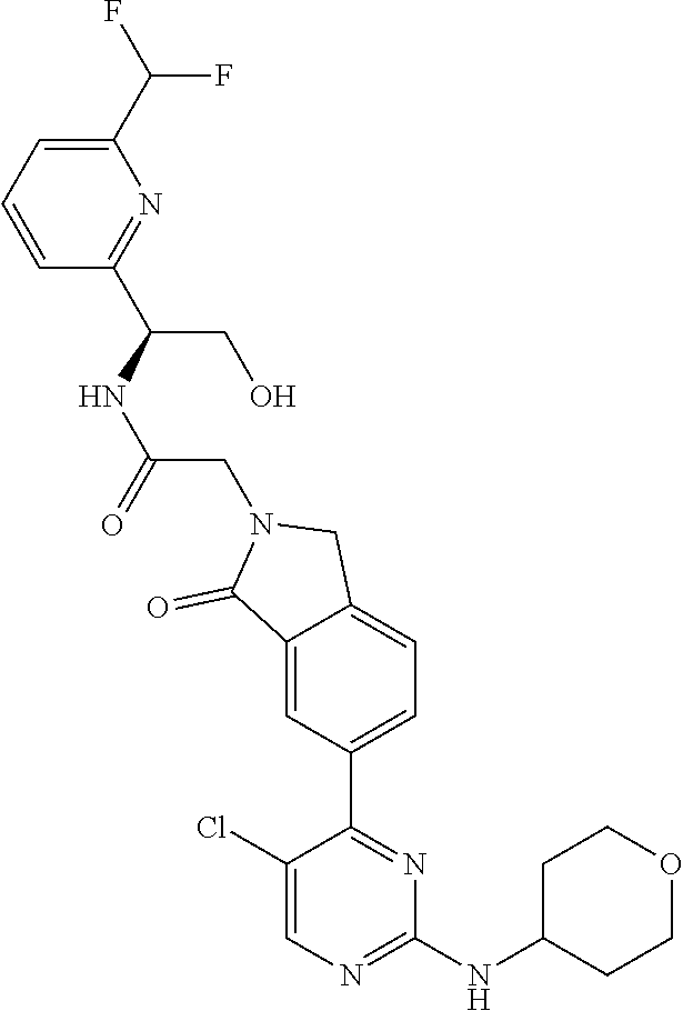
C1(Cl)=CN=C(NC2CCOCC2)N=C1C1=CC=C2C(=C1)C(=O)N(CC(=O)NC(C1=NC(C(F)F)=CC=C1)CO)C2
